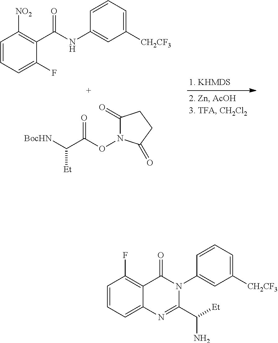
C1=CC=C(F)C(C(NC2=CC([CH2CF3])=CC=C2)=O)=C1[NO2].C(C(ON1C(=O)CCC1=O)=O)([BocHN])[Et].C1=CC=C2C(=C1F)C(=O)N(C1=CC([CH2CF3])=CC=C1)C(C([Et])N)=N2
